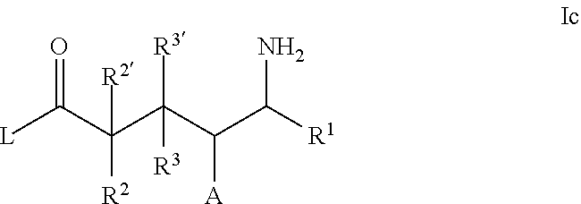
[L]C(C(C(C(C([R1])N)[A])([R3])[R3])([R2])[R2])=O
